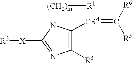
C1([R3])=C([CR4]=C([R6])[R5])N([(CH2)m][R1])C([X][R2])=N1
